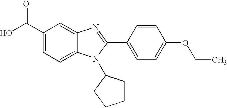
C1(C(O)=O)=CC=C2C(=C1)N=C(C1=CC=C(OCC)C=C1)N2C1CCCC1
